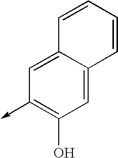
C1=C2C(=CC(->C)=C1O)C=CC=C2
